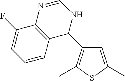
C1=C(C)SC(C)=C1C1NC=NC2=C1C=CC=C2F
